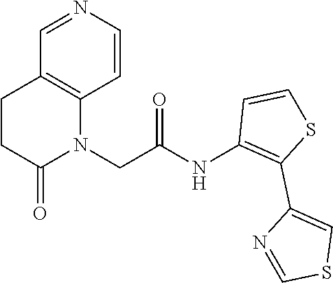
C1=CN=CC2=C1N(CC(NC1=C(C3=CSC=N3)SC=C1)=O)C(=O)CC2
